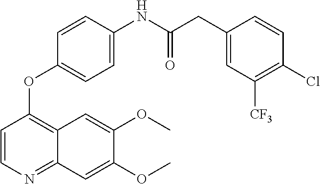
C1=CN=C2C(=C1OC1=CC=C(NC(CC3=CC([CF3])=C(Cl)C=C3)=O)C=C1)C=C(OC)C(OC)=C2
